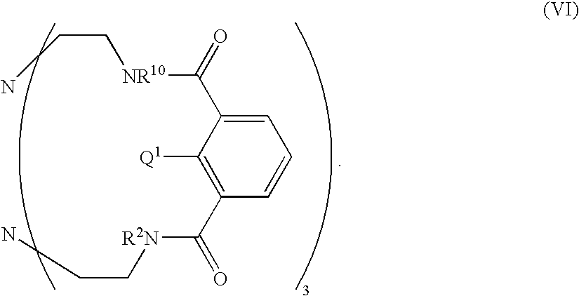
C1([Q1])=C(C(=O)[R2N]CCN)C=CC=C1C(=O)[NR10]CCN
